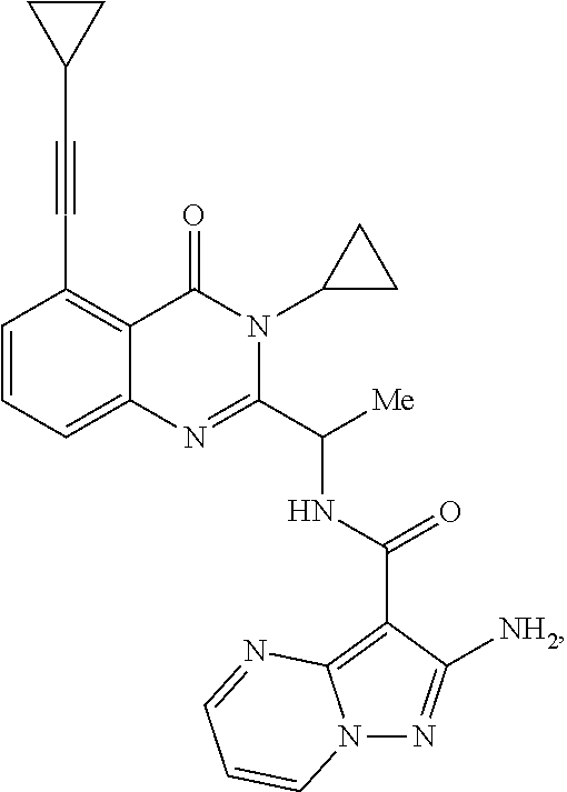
C1=CC=C2C(=C1C#CC1CC1)C(=O)N(C1CC1)C(C([Me])NC(=O)C1=C3N(N=C1[NH2])C=CC=N3)=N2
